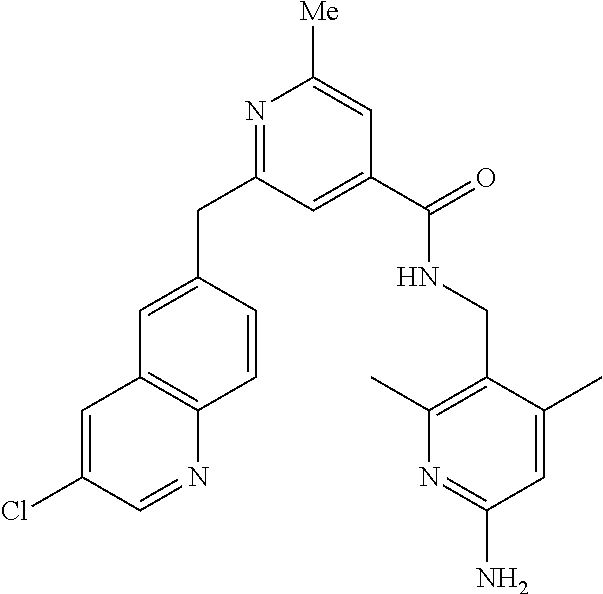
C1=C(CC2=NC([Me])=CC(C(NCC3=C(C)N=C(N)C=C3C)=O)=C2)C=CC2=C1C=C(Cl)C=N2
